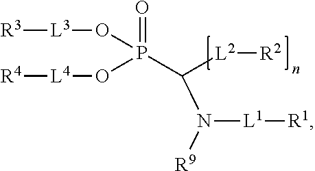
[R3][L3]OP(O[L4][R4])(=O)C(N([L1][R1])[R9])[L2][R2]
